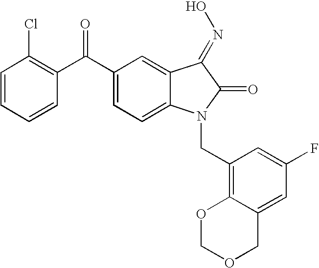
C1=CC=CC(C(C2=CC=C3C(=C2)C(=NO)C(=O)N3CC2=C3C(=CC(F)=C2)COCO3)=O)=C1Cl
